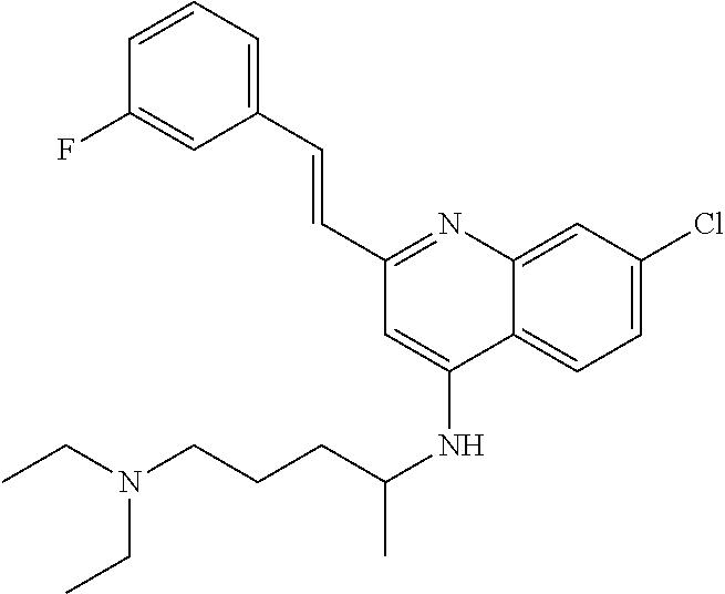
C1(C=CC2=CC=CC(F)=C2)=NC2=CC(Cl)=CC=C2C(NC(C)CCCN(CC)CC)=C1
